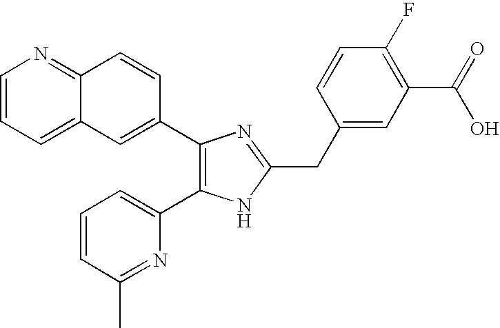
C1=CC=C2C(=N1)C=CC(C1=C(C3=CC=CC(C)=N3)NC(CC3=CC(C(O)=O)=C(F)C=C3)=N1)=C2
